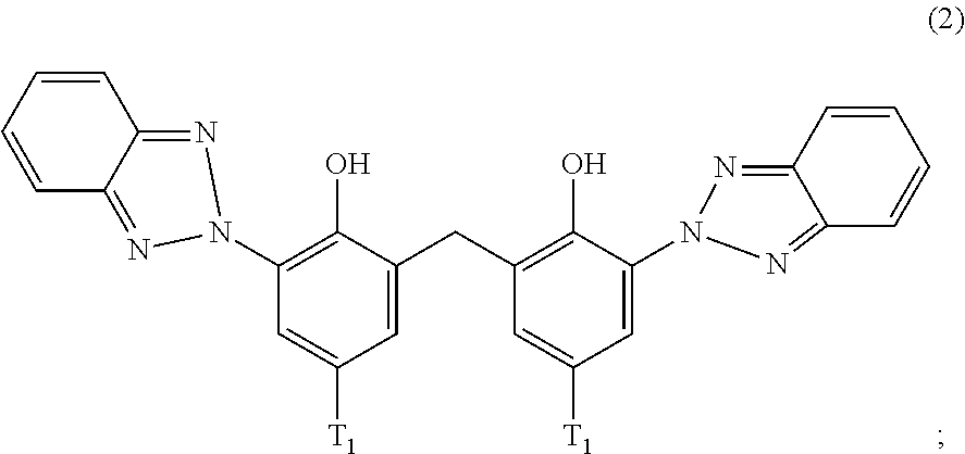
C1=CC2=NN(C3=C(O)C(CC4=C(O)C(N5N=C6C(=N5)C=CC=C6)=CC([T1])=C4)=CC([T1])=C3)N=C2C=C1
